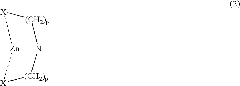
N12(C)[Zn]([X][(CH2)p]1)[X][(CH2)p]2
